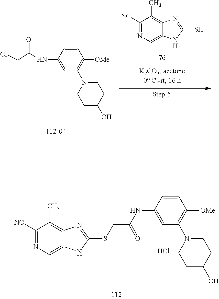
C1([NC])=NC=C2C(=C1C)N=C(SCC(NC1=CC(N3CCC(O)CC3)=C([OMe])C=C1)=O)N2.Cl.C1=CC(NC(=O)CCl)=CC(N2CCC(O)CC2)=C1[OMe].C1([NC])=NC=C2C(=C1C)N=C(S)N2
